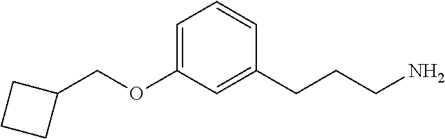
C1=C(OCC2CCC2)C=C(CCCN)C=C1
